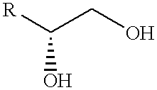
[R]C(CO)O
